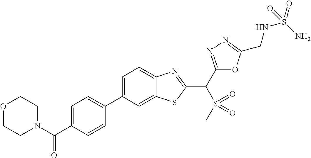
C12=CC(C3=CC=C(C(N4CCOCC4)=O)C=C3)=CC=C1N=C(C(S(=O)(=O)C)C1=NN=C(CNS(=O)(N)=O)O1)S2
